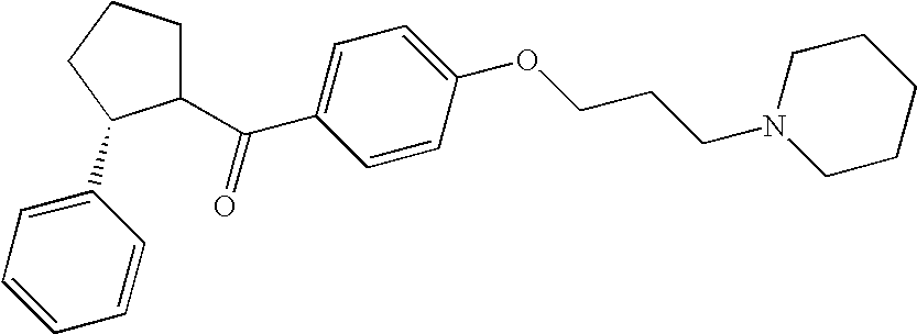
C1(C(C2=CC=C(OCCCN3CCCCC3)C=C2)=O)CCCC1C1=CC=CC=C1
